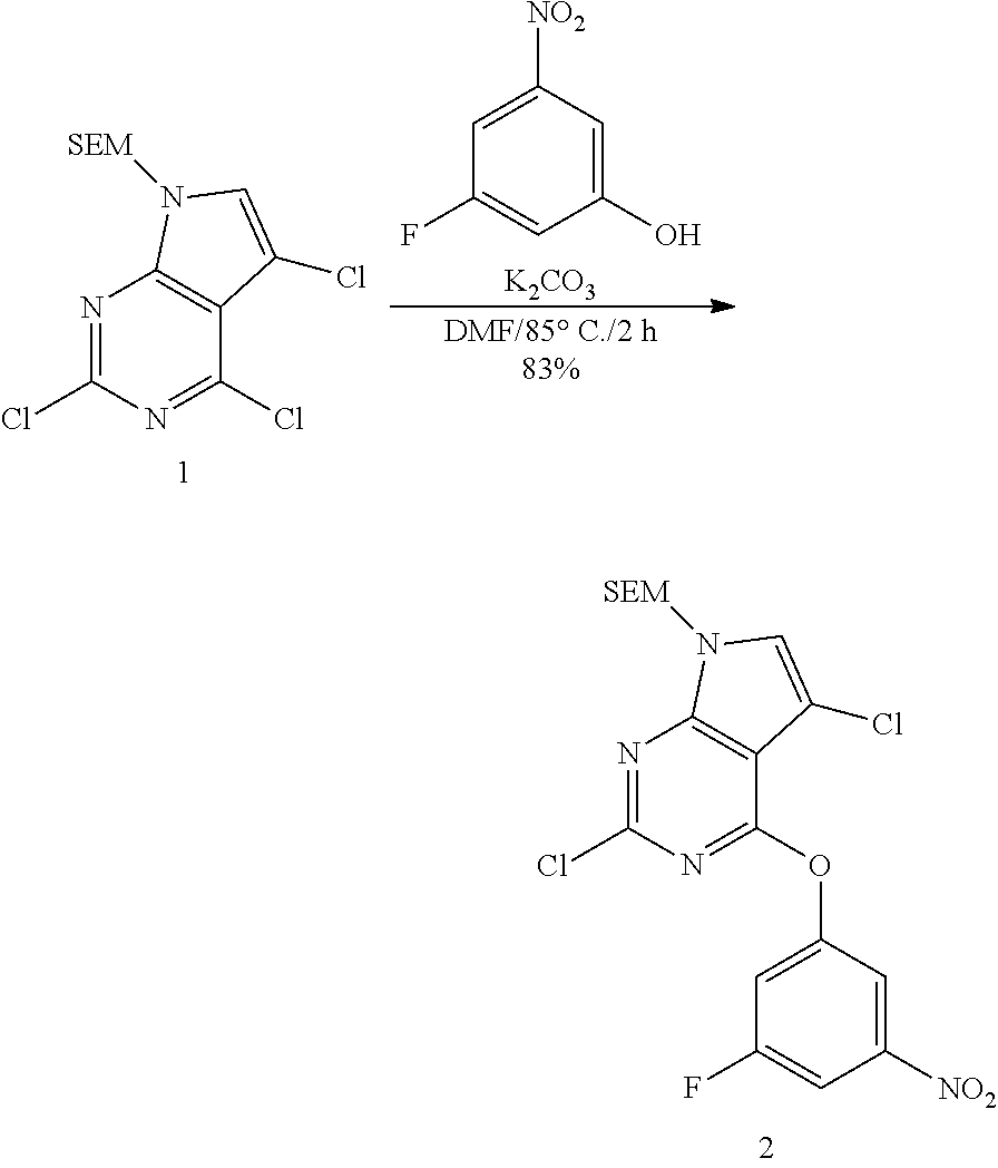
N1=C(Cl)N=C(Cl)C2=C1N([SEM])C=C2Cl.C1=C([NO2])C=C(O)C=C1F.[K2CO3].N1=C(Cl)N=C(OC2=CC(F)=CC([NO2])=C2)C2=C1N([SEM])C=C2Cl
